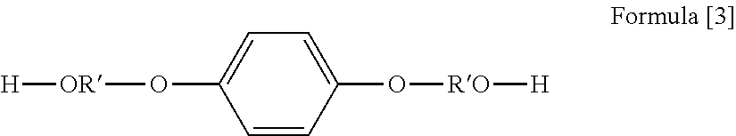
C1=C(O[OR][H])C=CC(O[RO][H])=C1
